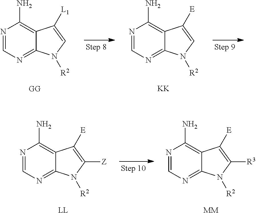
N1=CN=C2C(=C1N)C([L1])=CN2[R2].[GG].N1=CN=C2C(=C1N)C([E])=CN2[R2].[KK].N1=CN=C2C(=C1N)C([E])=C([Z])N2[R2].[LL].N1=CN=C2C(=C1N)C([E])=C([R3])N2[R2].[MM]
